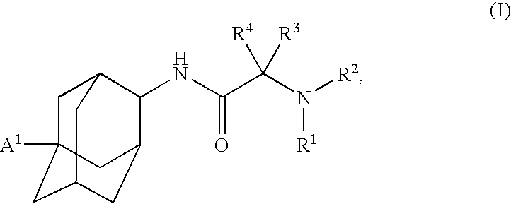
C1C2([A1])CC3CC(C(NC(C(N([R2])[R1])([R4])[R3])=O)C1C3)C2
